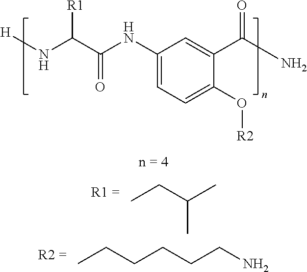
CCC(C)C.C1(NC(C(N[H])[R1])=O)=CC=C(O[R2])C(C(N)=O)=C1.CCCCCCN
